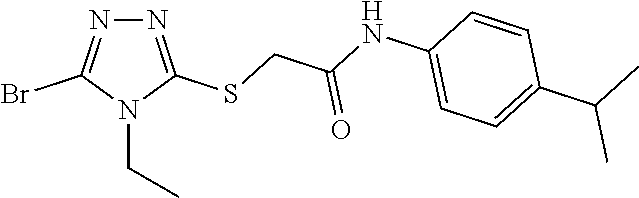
N1=C(SCC(NC2=CC=C(C(C)C)C=C2)=O)N(CC)C(Br)=N1
